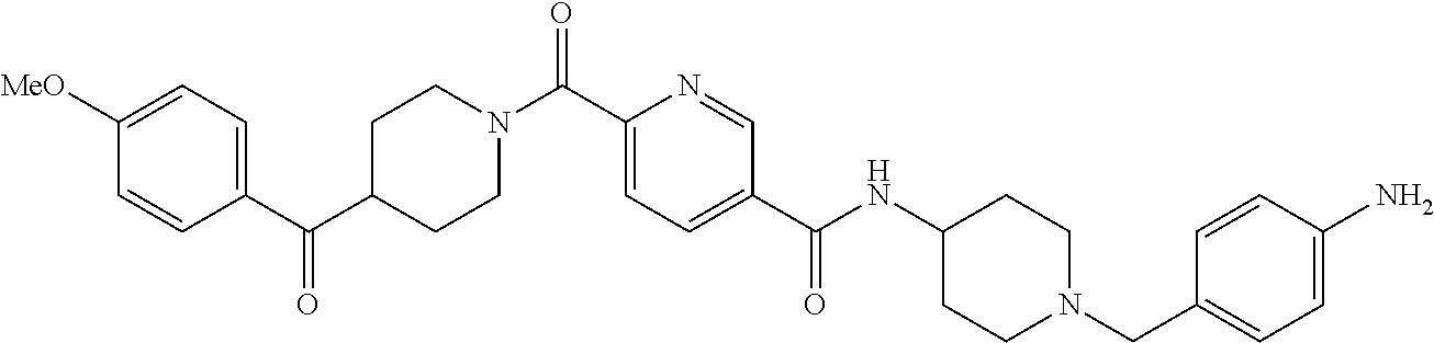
C(C1=CC=C(C(NC2CCN(CC3=CC=C(N)C=C3)CC2)=O)C=N1)(=O)N1CCC(C(C2=CC=C([MeO])C=C2)=O)CC1
